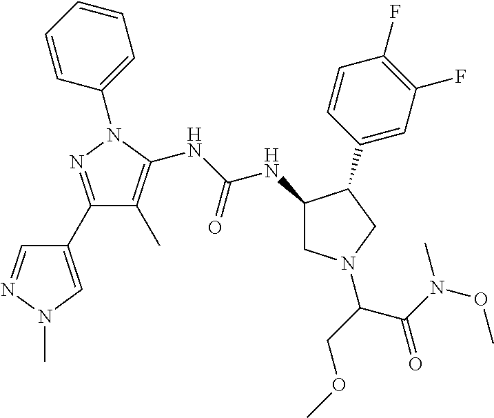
N(C(NC1CN(C(COC)C(N(OC)C)=O)CC1C1=CC(F)=C(F)C=C1)=O)C1=C(C)C(C2=CN(C)N=C2)=NN1C1=CC=CC=C1
